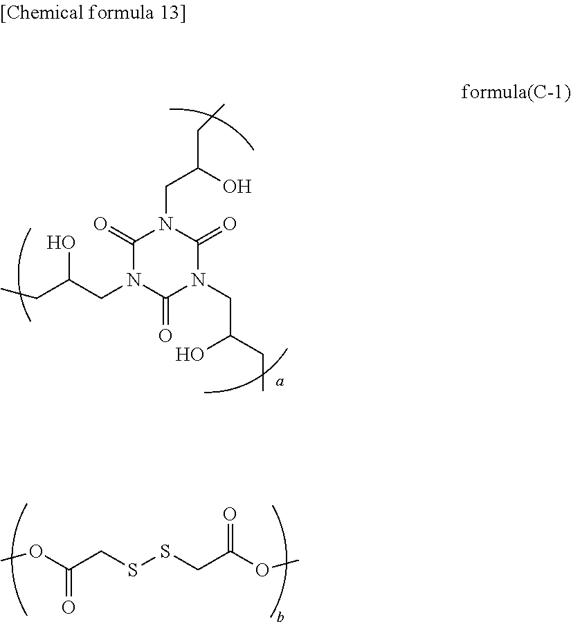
C1(=O)N(CC(CC)O)C(=O)N(CC(CC)O)C(=O)N1CC(O)CC.O(C(CSSCC(OC)=O)=O)C
